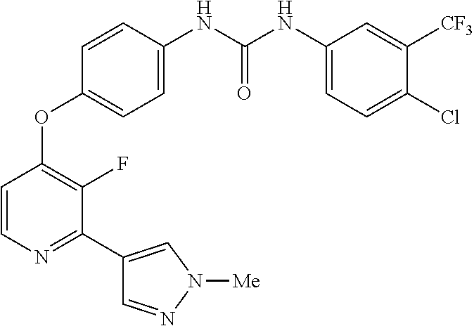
C1=CC(NC(NC2=CC=C(Cl)C([CF3])=C2)=O)=CC=C1OC1=C(F)C(C2=CN([Me])N=C2)=NC=C1
